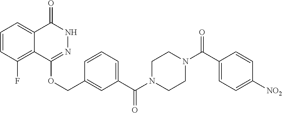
C1=CC(F)=C2C(=C1)C(=O)NN=C2OCC1=CC(C(N2CCN(C(C3=CC=C([NO2])C=C3)=O)CC2)=O)=CC=C1
